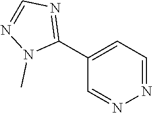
C1(C2=NC=NN2C)=CC=NN=C1
